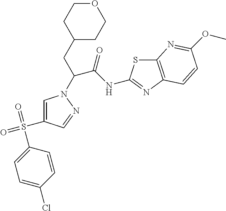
C1=C(Cl)C=CC(S(=O)(=O)C2=CN(C(CC3CCOCC3)C(NC3=NC4=C(S3)N=C(OC)C=C4)=O)N=C2)=C1
